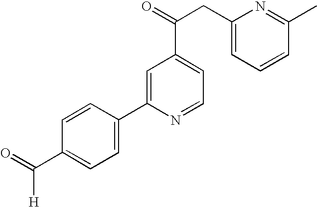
O=C(C1=CC=C(C2=CC(C(=O)CC3=CC=CC(C)=N3)=CC=N2)C=C1)[H]
